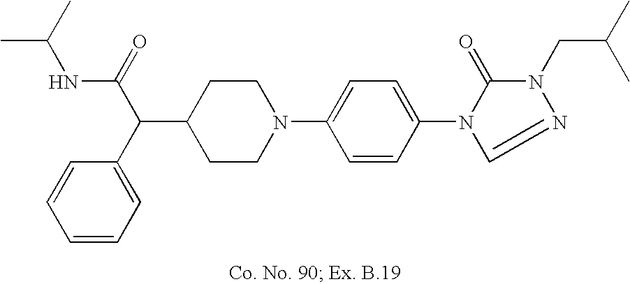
C1(C(C2=CC=CC=C2)C(=O)NC(C)C)CCN(C2=CC=C(N3C(=O)N(CC(C)C)N=C3)C=C2)CC1
